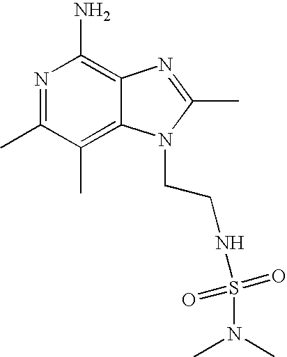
N1=C(C)C(C)=C2C(=C1N)N=C(C)N2CCNS(=O)(=O)N(C)C
